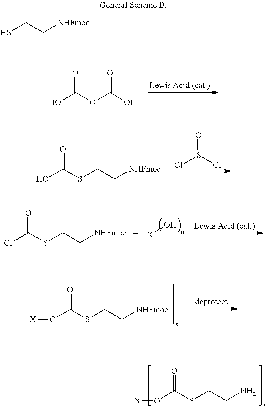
O(C(SCCN)=O)[X].O=C(OC(O)=O)O.O(C(SCC[NHFmoc])=O)[X].SCC[NHFmoc].O=S(Cl)Cl.S(CC[NHFmoc])C(O)=O.[X]O.S(CC[NHFmoc])C(Cl)=O
